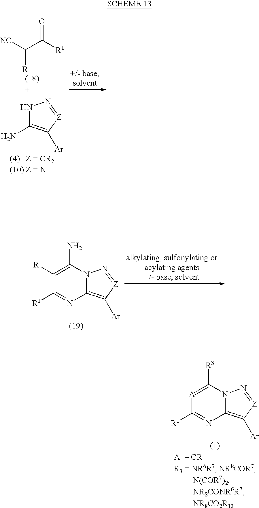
O=C([R1])C([NC])[R].N1C(N)=C([Ar])[Z]=N1.C1([R])=C(N)N2C(=C([Ar])[Z]=N2)N=C1[R1].[A]1=C([R3])N2C(=C([Ar])[Z]=N2)N=C1[R1]
